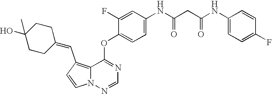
C1=CN2C(=C1C=C1CCC(O)(C)CC1)C(OC1=CC=C(NC(CC(NC3=CC=C(F)C=C3)=O)=O)C=C1F)=NC=N2
